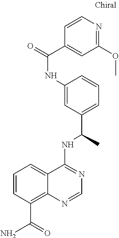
C1(NC(=O)C2=CC(OC)=NC=C2)=CC(C(C)NC2=NC=NC3=C(C(=O)N)C=CC=C23)=CC=C1
